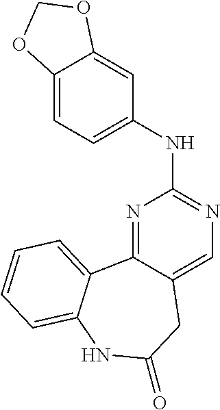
N1=C2C(=CN=C1NC1=CC=C3C(=C1)OCO3)CC(=O)NC1=CC=CC=C21
